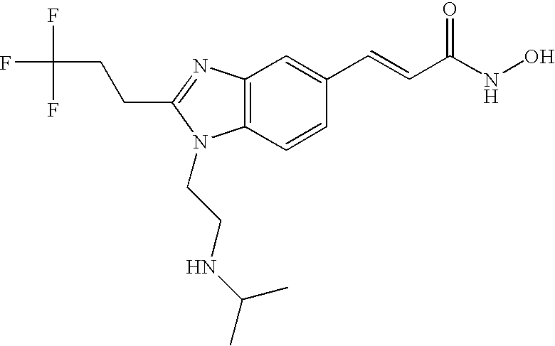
C12=C(C=CC(C=CC(NO)=O)=C1)N(CCNC(C)C)C(CCC(F)(F)F)=N2
